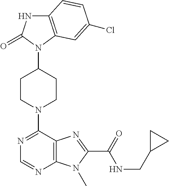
C12=C(C=C(Cl)C=C1)N(C1CCN(C3=NC=NC4=C3N=C(C(=O)NCC3CC3)N4C)CC1)C(=O)N2
